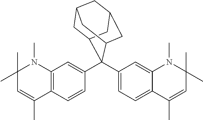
C12=C(C=CC(C3(C4=CC=C5C(=C4)N(C)C(C)(C)C=C5C)C4CC5CC(CC3C5)C4)=C1)C(C)=CC(C)(C)N2C
